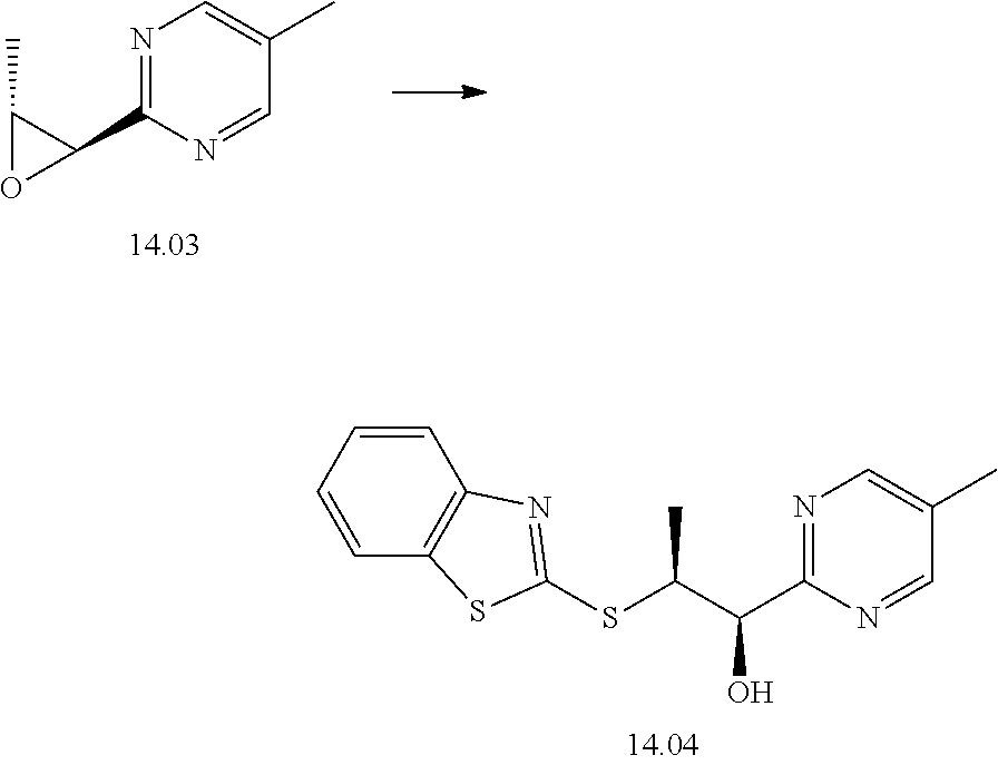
C1=CC=CC2=C1N=C(SC(C(C1=NC=C(C)C=N1)O)C)S2.N1=C(C2C(C)O2)N=CC(C)=C1
